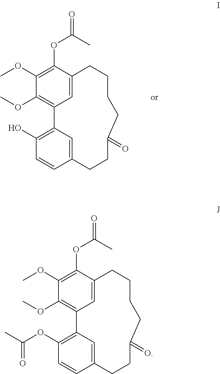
C1(OC(=O)C)=C(OC)C(OC)=C2C=C1CCCCC(=O)CCC1=CC2=C(O)C=C1.C1(OC(=O)C)=C(OC)C(OC)=C2C=C1CCCCC(=O)CCC1=CC2=C(OC(C)=O)C=C1
